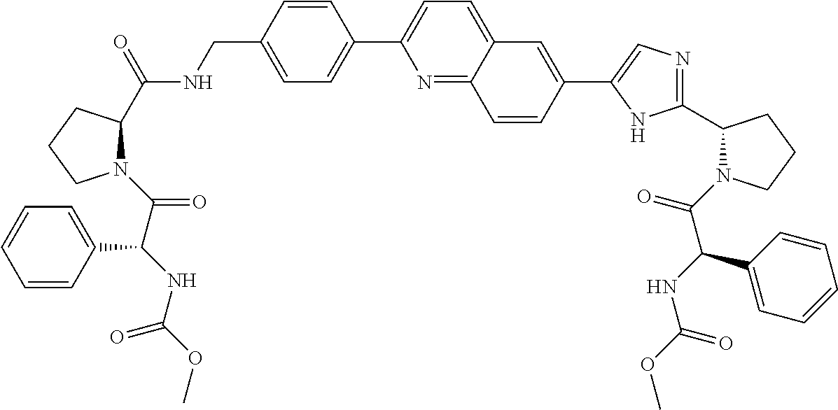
C1(C2=CC=C(CNC(C3CCCN3C(C(NC(OC)=O)C3=CC=CC=C3)=O)=O)C=C2)=CC=C2C(=N1)C=CC(C1=CN=C(C3CCCN3C(=O)C(NC(OC)=O)C3=CC=CC=C3)N1)=C2
